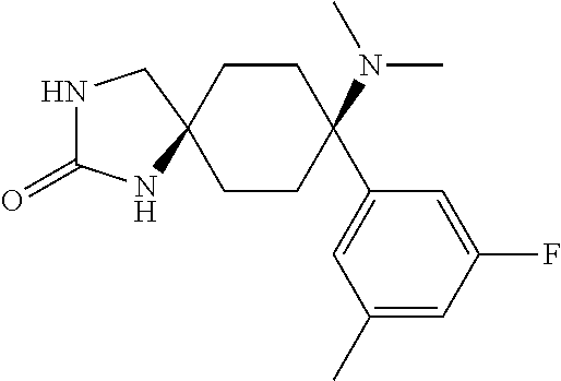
N1C(=O)NC2(C1)CCC(N(C)C)(C1=CC(C)=CC(F)=C1)CC2
